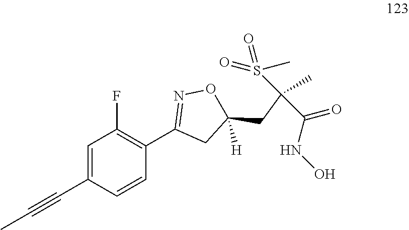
C(C1=CC(F)=C(C2=NOC(CC(C(=O)NO)(S(=O)(C)=O)C)([H])C2)C=C1)#CC
